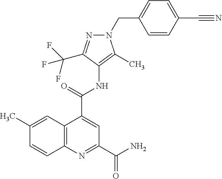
N1=C(C(F)(F)F)C(NC(C2=CC(C(N)=O)=NC3=C2C=C(C)C=C3)=O)=C(C)N1CC1=CC=C(C#N)C=C1
